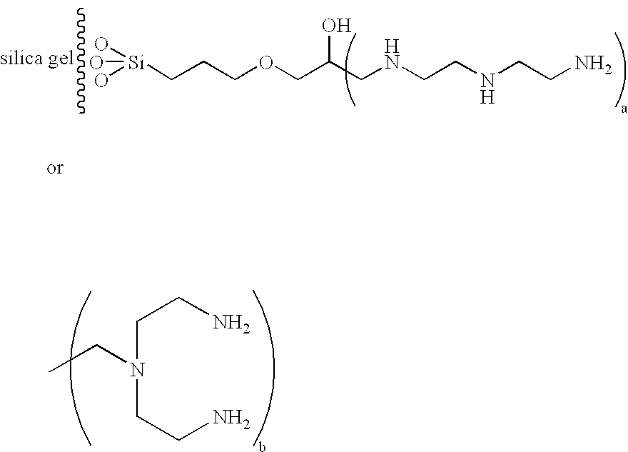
C(C)N(CCN)CCN.[Si](O)(CCCOCC(O)CNCCNCCN)(O)O
